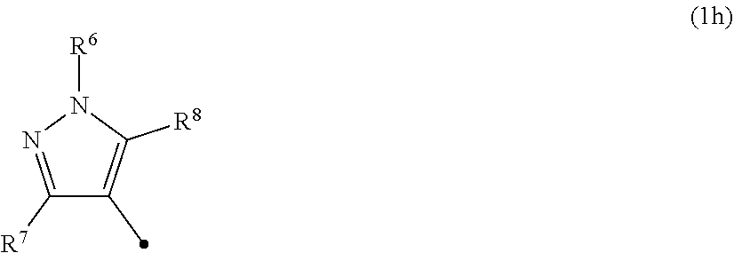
C1([R7])=NN([R6])C([R8])=C1C
